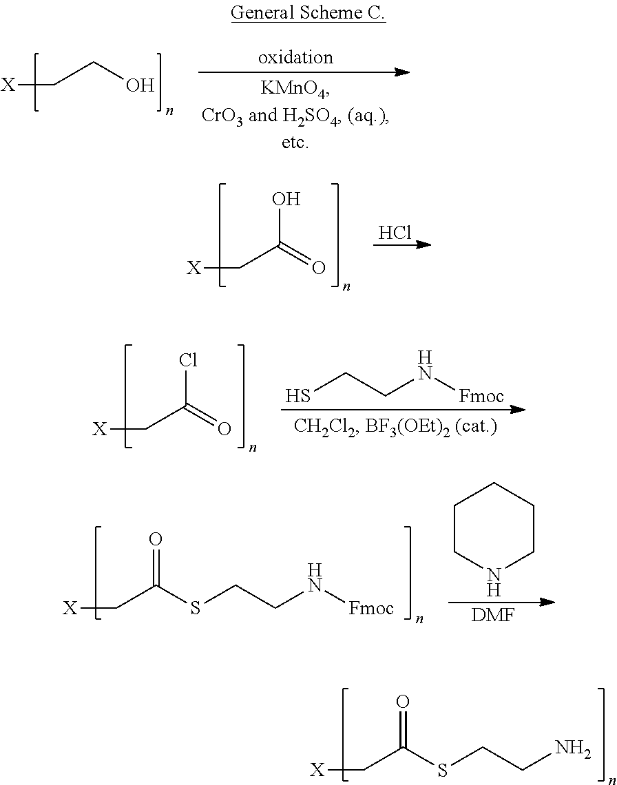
C(C(SCCN)=O)[X].[X]CCO.[X]CC(=O)O.Cl.[X]CC(=O)Cl.SCCN[Fmoc].C(C(SCCN[Fmoc])=O)[X].C1CNCCC1.[DMF]
